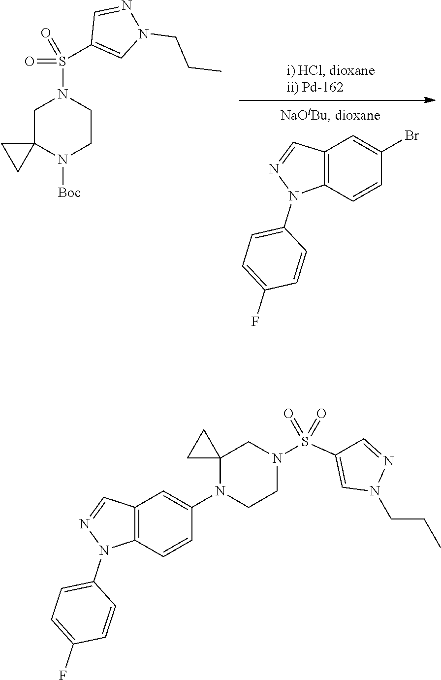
C12=C(C=NN1C1=CC=C(F)C=C1)C=C(Br)C=C2.N1([Boc])C2(CN(S(=O)(=O)C3=CN(CCC)N=C3)CC1)CC2.C1(F)=CC=C(N2C3=C(C=N2)C=C(N2CCN(S(=O)(=O)C4=CN(CCC)N=C4)CC24CC4)C=C3)C=C1
